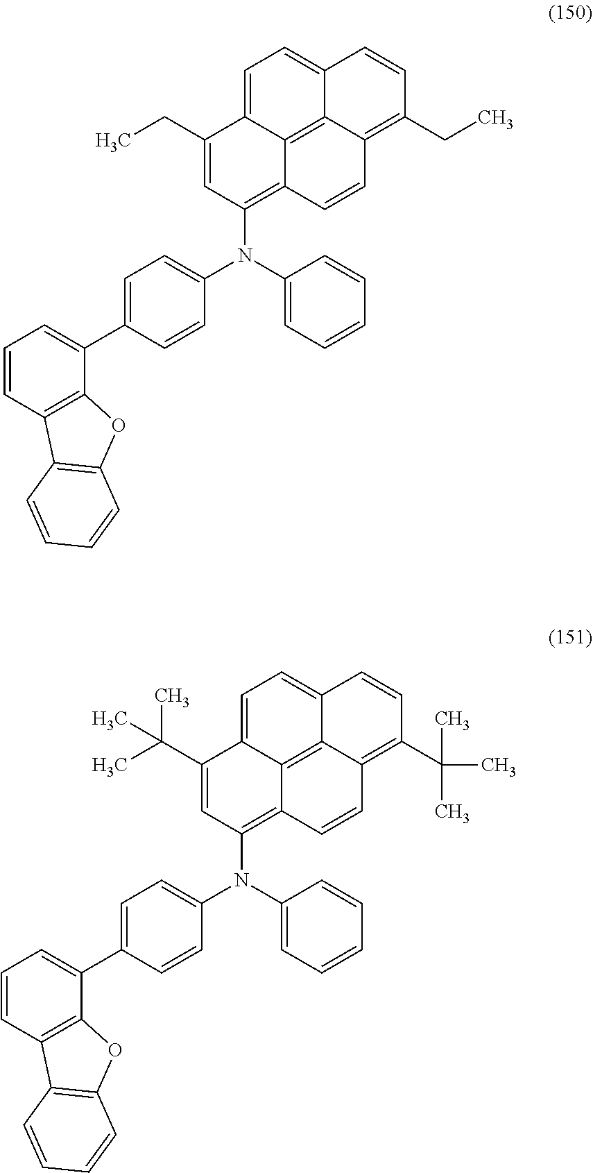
C1=CC2=C(C(C3=CC=C(N(C4=CC=CC=C4)C4=C5C6=C7C(=CC=C6C(CC)=C4)C=CC(CC)=C7C=C5)C=C3)=C1)OC1=C2C=CC=C1.C1=CC2=C(C(C3=CC=C(N(C4=CC=CC=C4)C4=C5C6=C7C(=CC=C6C(C(C)(C)C)=C4)C=CC(C(C)(C)C)=C7C=C5)C=C3)=C1)OC1=C2C=CC=C1
